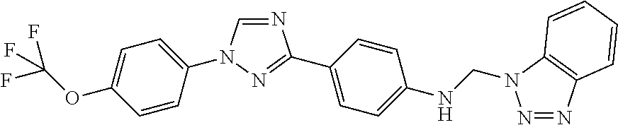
C1=CC(N2C=NC(C3=CC=C(NCN4N=NC5=C4C=CC=C5)C=C3)=N2)=CC=C1OC(F)(F)F
